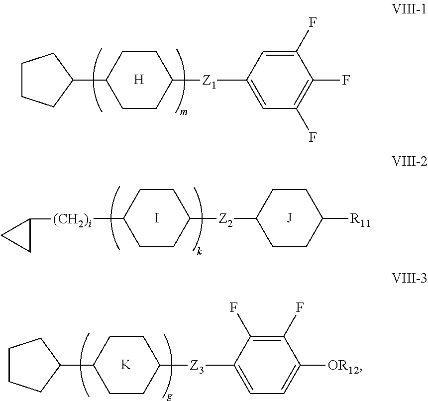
[H].[Z1](C1=CC(F)=C(F)C(F)=C1)C1CCC(C2CCCC2)CC1.[Z2](C1CCC([R11])CC1)C1CCC([(CH2)i]C2CC2)CC1.I.[K].[Z3](C1=CC=C([OR12])C(F)=C1F)C1CCC(C2CCCC2)CC1
